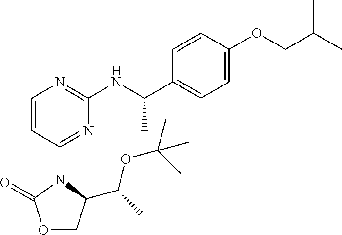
O1CC(C(C)OC(C)(C)C)N(C2=NC(NC(C3=CC=C(OCC(C)C)C=C3)C)=NC=C2)C1=O
